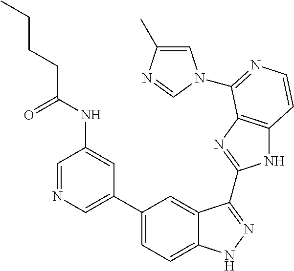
C1(C2=CN=CC(NC(CCCC)=O)=C2)=CC=C2C(=C1)C(C1=NC3=C(N1)C=CN=C3N1C=C(C)N=C1)=NN2
